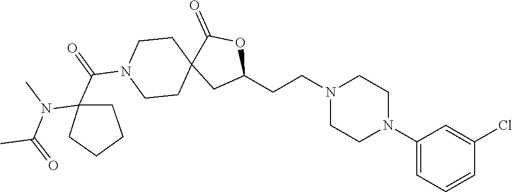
C1(N2CCN(CCC3OC(=O)C4(C3)CCN(C(C3(N(C(C)=O)C)CCCC3)=O)CC4)CC2)=CC=CC(Cl)=C1
